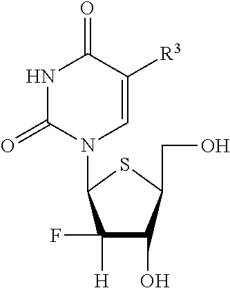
N1C(=O)N(C2C(F)([H])C(O)C(CO)S2)C=C([R3])C1=O
